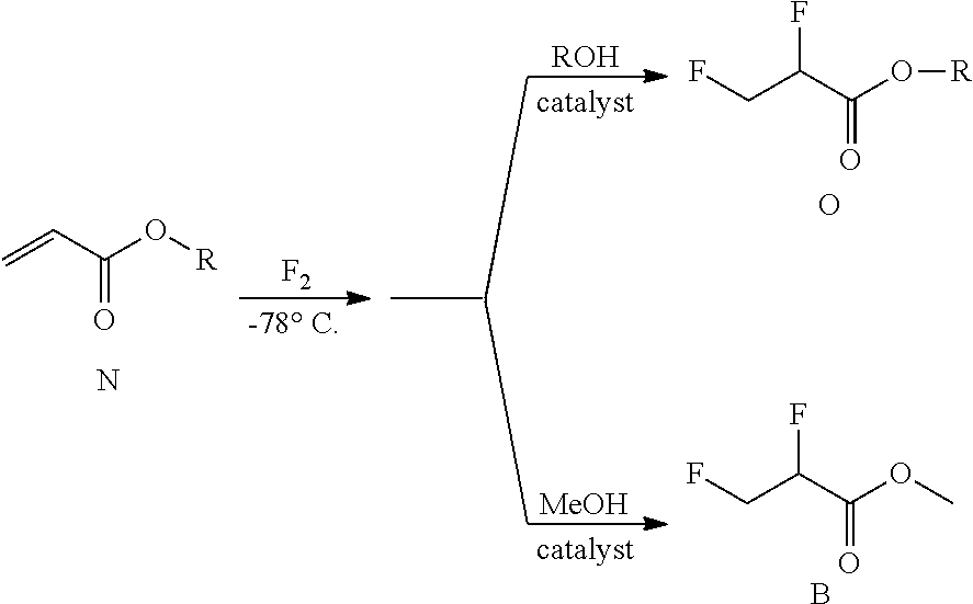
[F2].C=CC(O[R])=O.N.[ROH].[MeOH].C(C(C(O[R])=O)F)F.O.C(C(C(OC)=O)F)F.B
